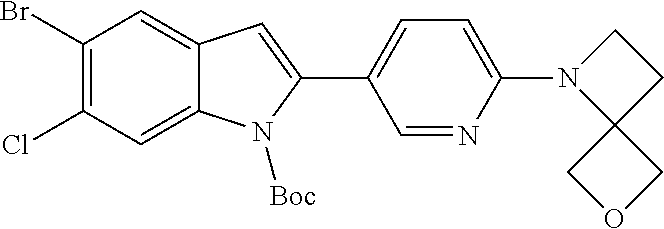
C1(Br)=C(Cl)C=C2C(=C1)C=C(C1=CC=C(N3C4(CC3)COC4)N=C1)N2[Boc]
